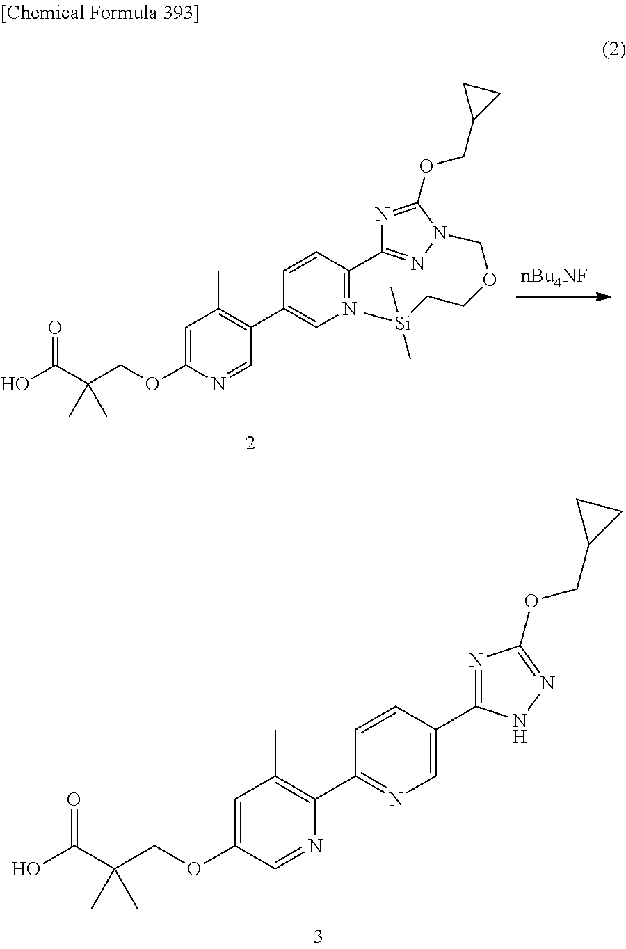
C1=C(OCC(C(O)=O)(C)C)C=NC(C2=NC=C(C3=NC(OCC4CC4)=NN3)C=C2)=C1C.C1=C(OCC(C(O)=O)(C)C)N=CC(C2=CN=C(C3=NN(COCC[Si](C)(C)C)C(OCC4CC4)=N3)C=C2)=C1C
